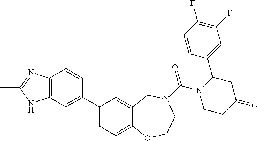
C1(C2=CC3=C(C=C2)N=C(C)N3)=CC=C2C(=C1)CN(C(N1CCC(=O)CC1C1=CC(F)=C(F)C=C1)=O)CCO2
